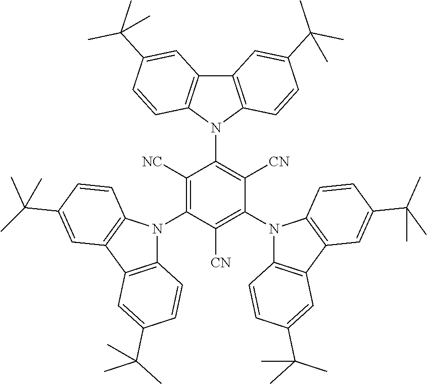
C1([NC])=C(N2C3=C(C4=C2C=CC(C(C)(C)C)=C4)C=C(C(C)(C)C)C=C3)C([CN])=C(N2C3=C(C4=C2C=CC(C(C)(C)C)=C4)C=C(C(C)(C)C)C=C3)C([CN])=C1N1C2=C(C3=C1C=CC(C(C)(C)C)=C3)C=C(C(C)(C)C)C=C2
